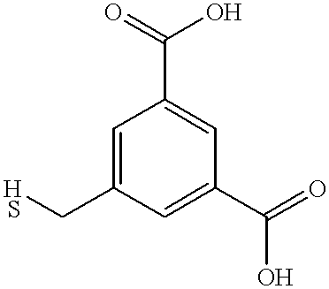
C1=C(CS)C=C(C(=O)O)C=C1C(=O)O
